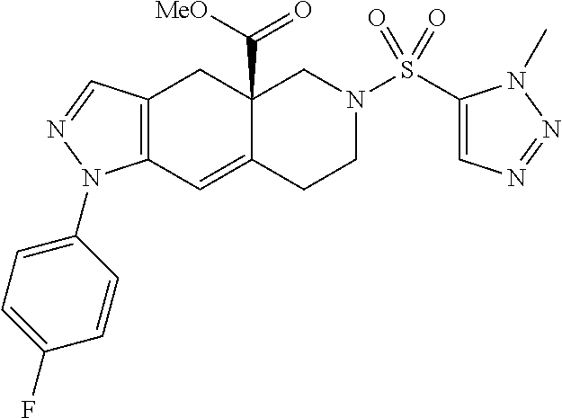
C12=C(C=NN1C1=CC=C(F)C=C1)CC1(C(=O)[MeO])C(=C2)CCN(S(C2=CN=NN2C)(=O)=O)C1
